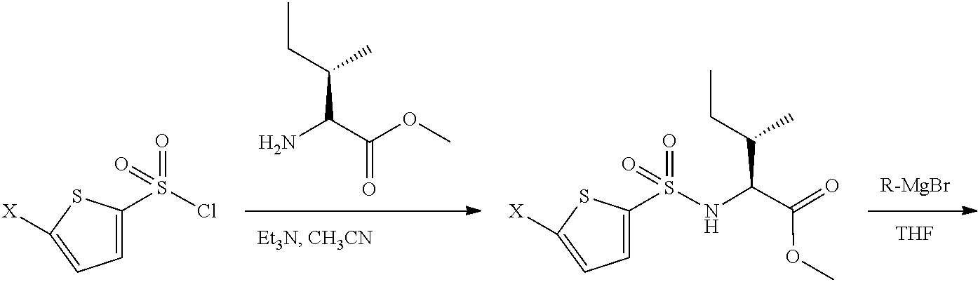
C1=C(S(Cl)(=O)=O)SC([X])=C1.NC(C(OC)=O)C(CC)C.C1=C(S(NC(C(=O)OC)C(CC)C)(=O)=O)SC([X])=C1.[R-MgBr].[THF]
